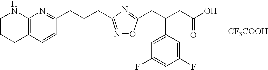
C1CCC2=C(N1)N=C(CCCC1=NOC(CC(CC(=O)O)C3=CC(F)=CC(F)=C3)=N1)C=C2.[CF3COOH]
